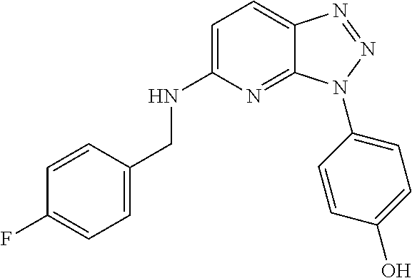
C1=C(NCC2=CC=C(F)C=C2)N=C2C(=C1)N=NN2C1=CC=C(O)C=C1
